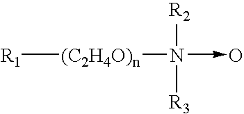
[R1][(C2H4O)n]N([R2])([R3])->O
